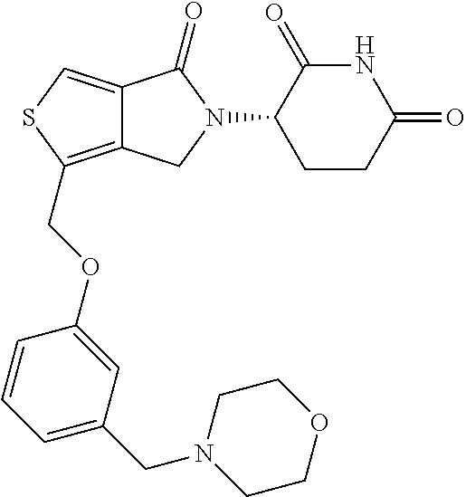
C12=CSC(COC3=CC(CN4CCOCC4)=CC=C3)=C1CN(C1CCC(=O)NC1=O)C2=O
